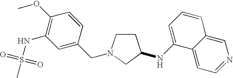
C1CN(CC2=CC(NS(=O)(=O)C)=C(OC)C=C2)CC1NC1=CC=CC2=CN=CC=C12
